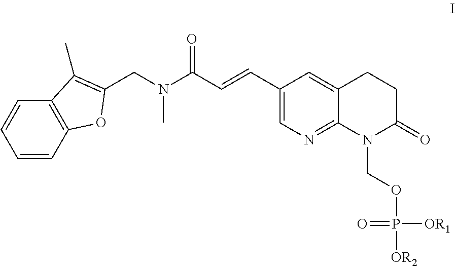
C1=C(C=CC(N(CC2=C(C)C3=C(C=CC=C3)O2)C)=O)C=C2C(=N1)N(COP([OR2])([OR1])=O)C(=O)CC2
